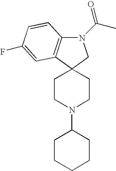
N1(C(C)=O)C2=C(C3(C1)CCN(C1CCCCC1)CC3)C=C(F)C=C2
